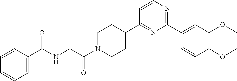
C1=CC(C(NCC(=O)N2CCC(C3=NC(C4=CC(OC)=C(OC)C=C4)=NC=C3)CC2)=O)=CC=C1
